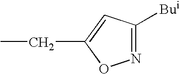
N1=C([Bui])C=C(CC)O1
